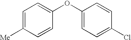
C1=C([Me])C=CC(OC2=CC=C(Cl)C=C2)=C1
